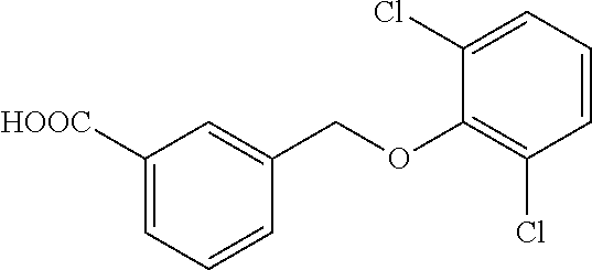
C1([HOOC])=CC=CC(COC2=C(Cl)C=CC=C2Cl)=C1
